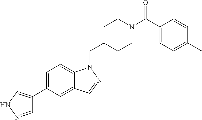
C1=NNC=C1C1=CC=C2C(=C1)C=NN2CC1CCN(C(C2=CC=C(C)C=C2)=O)CC1
